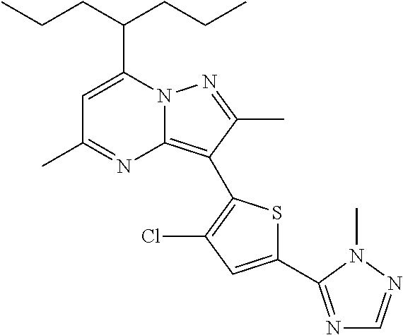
C1=C(C(CCC)CCC)N2C(=C(C3=C(Cl)C=C(C4=NC=NN4C)S3)C(C)=N2)N=C1C
